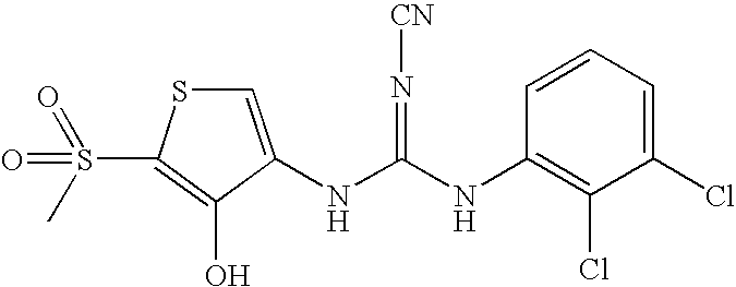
C1=C(NC(=N[CN])NC2=C(Cl)C(Cl)=CC=C2)C(O)=C(S(=O)(=O)C)S1
